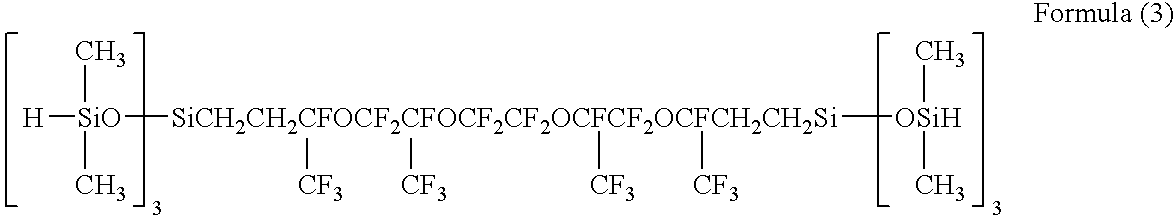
[H][SiO](C)(C)[SiCH2CH2CFOCF2CFOCF2CF2OCFCF2OCFCH2CH2Si]([OSiH](C)C)([CF3])([CF3])([CF3])[CF3]
